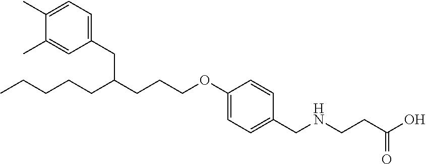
C1(C)=CC=C(CC(CCCOC2=CC=C(CNCCC(O)=O)C=C2)CCCCC)C=C1C
